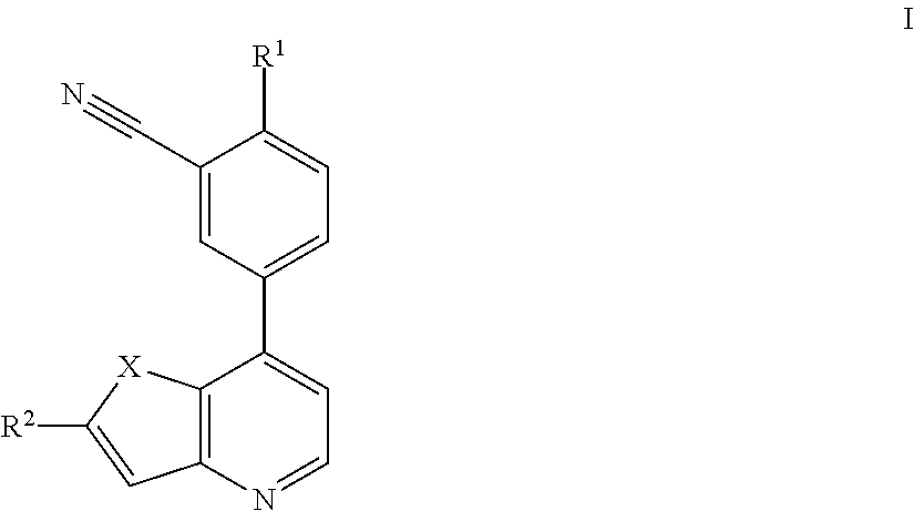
[R2]C1=CC2=C([X]1)C(C1=CC=C([R1])C(C#N)=C1)=CC=N2
